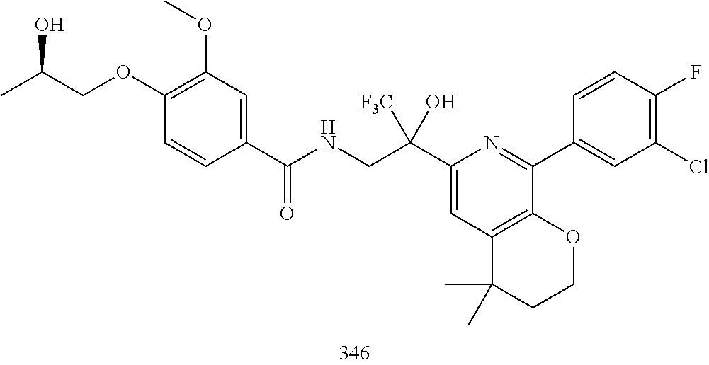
C1(Cl)=C(F)C=CC(C2=NC(C(CNC(C3=CC(OC)=C(OCC(C)O)C=C3)=O)([F3C])O)=CC3=C2OCCC3(C)C)=C1
